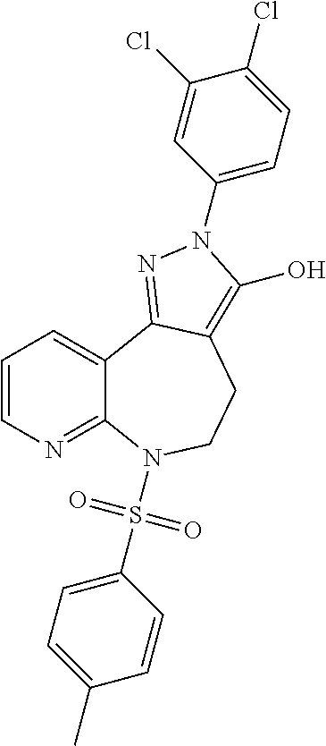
C1=CN=C2C(=C1)C1=NN(C3=CC=C(Cl)C(Cl)=C3)C(O)=C1CCN2S(C1=CC=C(C)C=C1)(=O)=O
